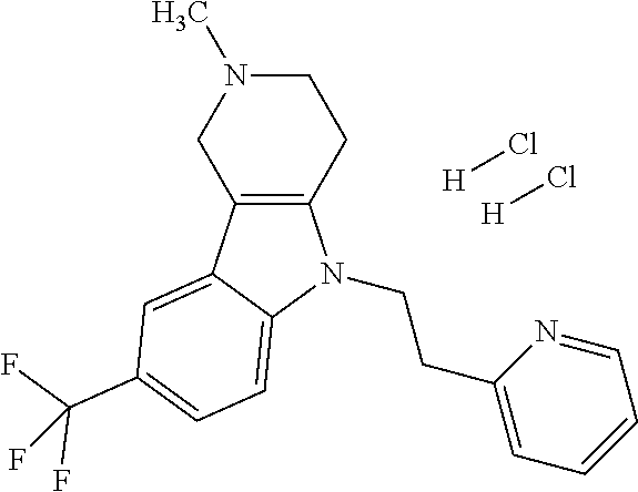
C12=C(C3=CC(C(F)(F)F)=CC=C3N1CCC1=CC=CC=N1)CN(C)CC2.[H]Cl.[H]Cl
